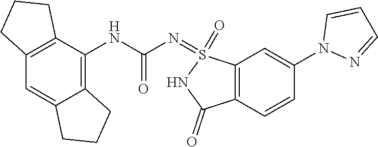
C12=C(C=CC(N3N=CC=C3)=C1)C(=O)NS2(=O)=NC(NC1=C2C(=CC3=C1CCC3)CCC2)=O
